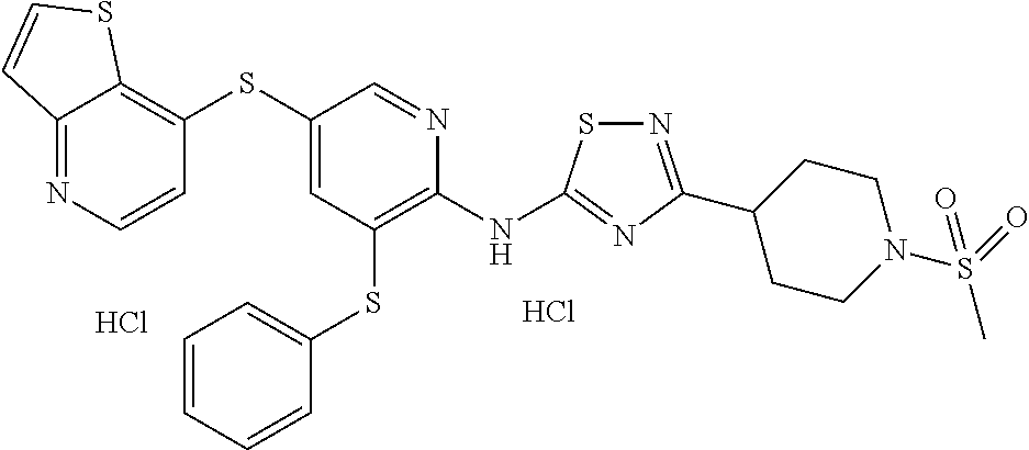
S(C1=CC(SC2=CC=CC=C2)=C(NC2=NC(C3CCN(S(C)(=O)=O)CC3)=NS2)N=C1)C1=C2C(=NC=C1)C=CS2.Cl.Cl
